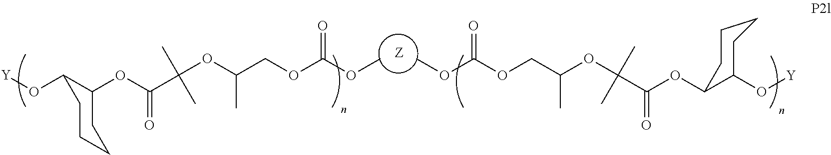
O(C1C(OC(C(C)(C)OC(COC(OC)=O)C)=O)CCCC1)[Y].[Z].COC(OCC(OC(C)(C)C(=O)OC1C(O[Y])CCCC1)C)=O
